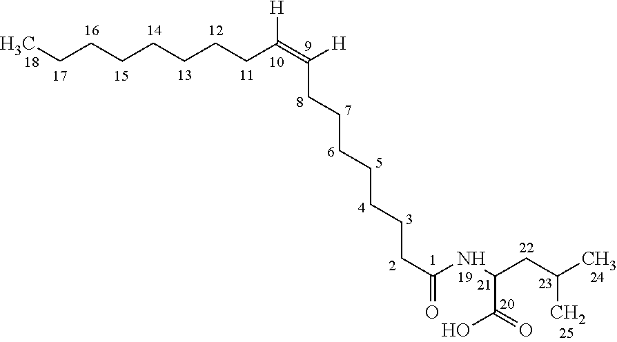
CCCCCCCCC(=C([H])CCCCCCCC(NC(CC(C)C)C(O)=O)=O)[H]
